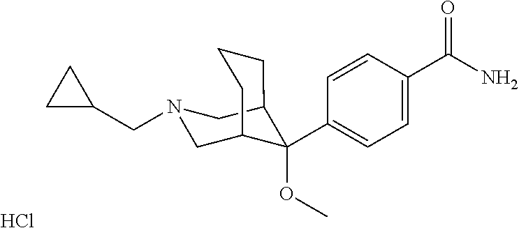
C1=C(C(N)=O)C=CC(C2(OC)C3CN(CC4CC4)CC2CCC3)=C1.Cl
